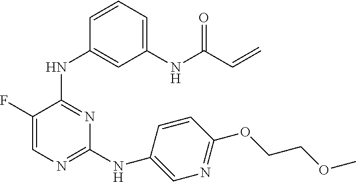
C1(F)=CN=C(NC2=CN=C(OCCOC)C=C2)N=C1NC1=CC(NC(C=C)=O)=CC=C1
